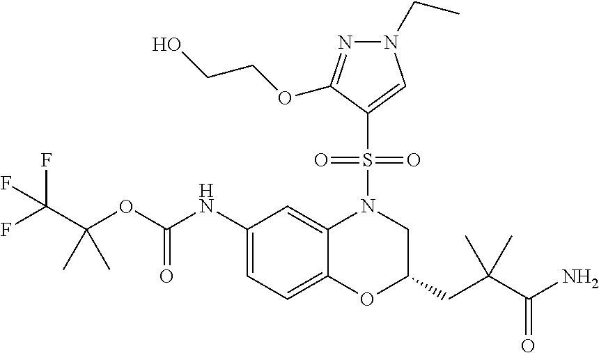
C(OC(NC1=CC=C2C(=C1)N(S(=O)(=O)C1=CN(CC)N=C1OCCO)CC(CC(C(N)=O)(C)C)O2)=O)(C(F)(F)F)(C)C
